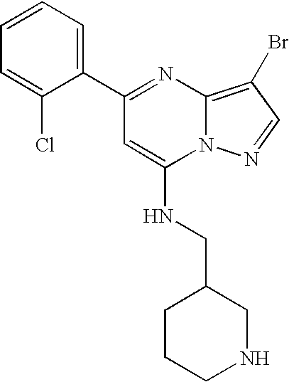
C12=C(Br)C=NN1C(NCC1CCCNC1)=CC(C1=CC=CC=C1Cl)=N2
